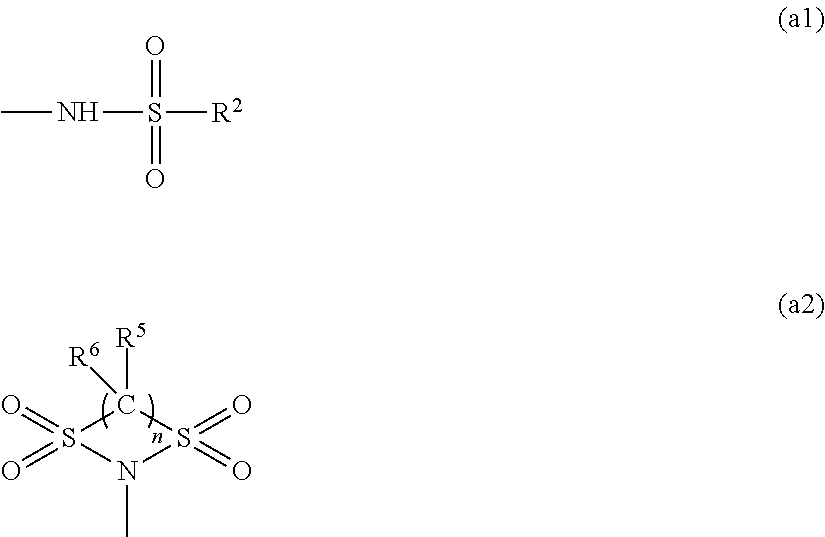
N1(C)S(=O)(=O)C([R5])([R6])S1(=O)=O.O=S(=O)([R2])NC
